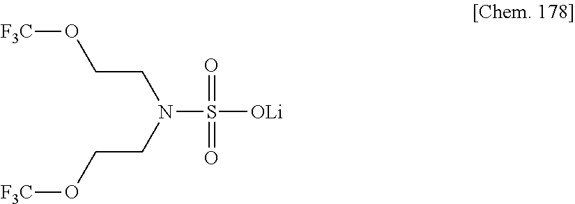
N(S([OLi])(=O)=O)(CCO[F3C])CCO[F3C]
